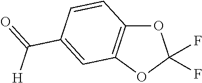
O1C2=C(OC1(F)F)C=C(C(=O)[H])C=C2
